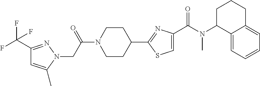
C1(C(F)(F)F)=NN(CC(N2CCC(C3=NC(C(N(C4C5=CC=CC=C5CCC4)C)=O)=CS3)CC2)=O)C(C)=C1
